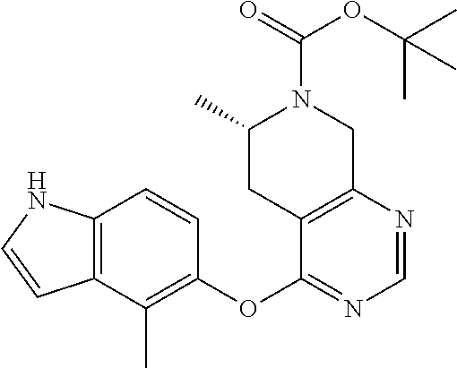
C12=C(C(C)=C(OC3=NC=NC4=C3CC(C)N(C(OC(C)(C)C)=O)C4)C=C1)C=CN2
